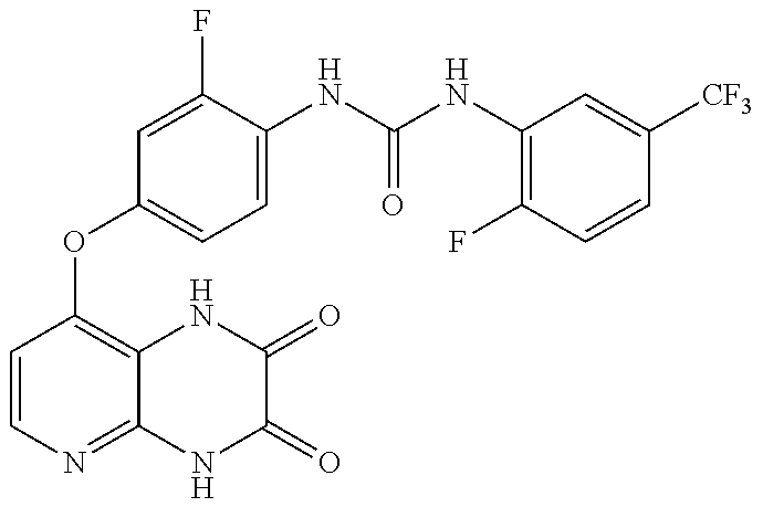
C1=CN=C2C(=C1OC1=CC=C(NC(=O)NC3=C(F)C=CC([CF3])=C3)C(F)=C1)NC(=O)C(=O)N2
